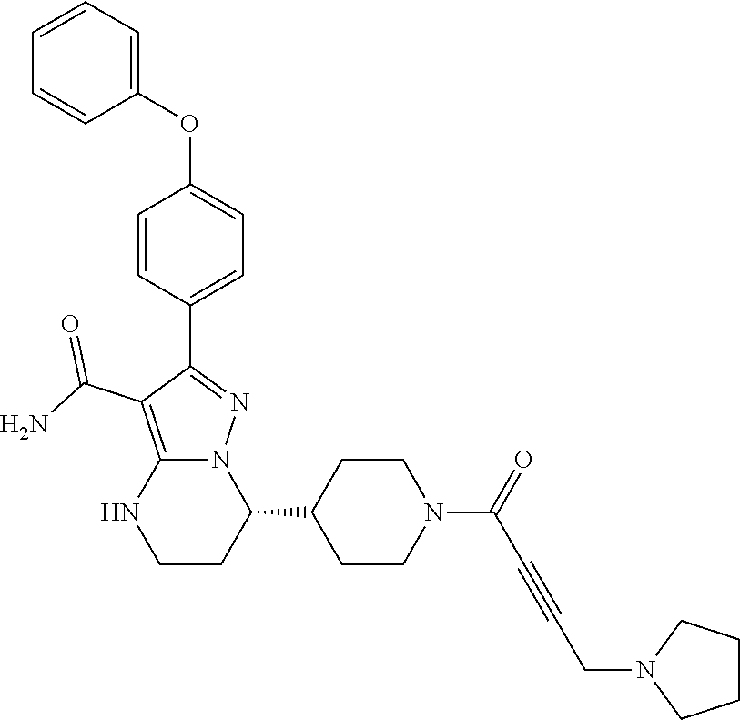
C1=CC(C2=NN3C(=C2C(N)=O)NCCC3C2CCN(C(C#CCN3CCCC3)=O)CC2)=CC=C1OC1=CC=CC=C1
